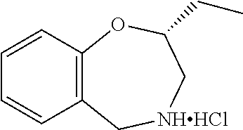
C1=CC2=C(C=C1)C[NHHCl]CC(CC)O2
